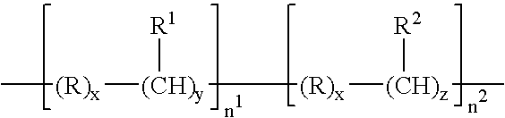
C[(R)x][(CH)y]([R1])[(R)x][(CH)z](C)[R2]
